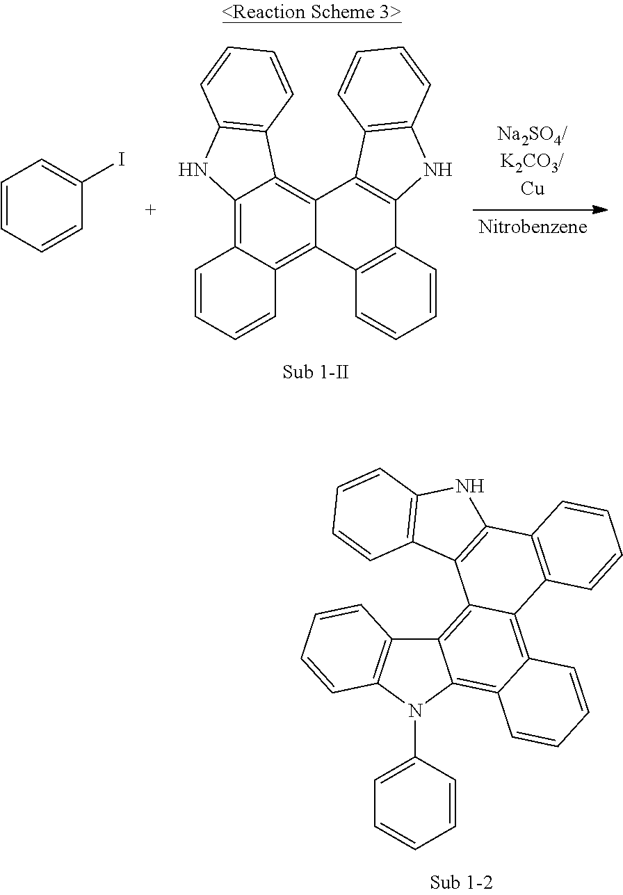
C1=CC=CC(I)=C1.C12=C3C(=C4C(=C1C1=C(N2)C=CC=C1)C1=C(C2=C4C=CC=C2)NC2=C1C=CC=C2)C=CC=C3.C12=C3C(=C4C(=C1N(C1=CC=CC=C1)C1=C2C=CC=C1)C=CC=C4)C1=C(C2=C3C3=C(N2)C=CC=C3)C=CC=C1
